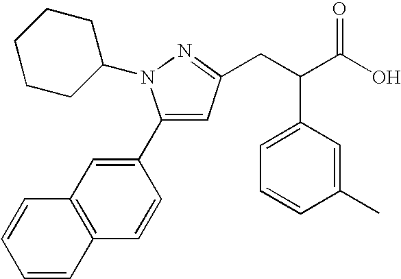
C1(C2=CC3=C(C=C2)C=CC=C3)=CC(CC(C(O)=O)C2=CC=CC(C)=C2)=NN1C1CCCCC1
